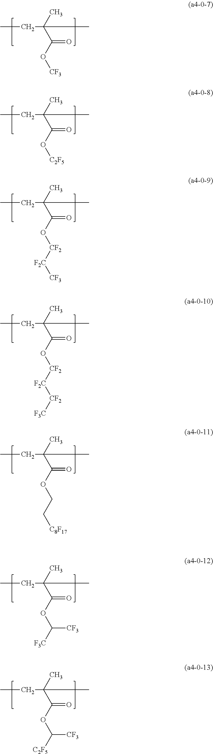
C(=O)(O[CF3])C(C)(C)CC.C(=O)(O[C2F5])C(C)(C)CC.C(=O)(O[CF2][F2C][CF3])C(C)(C)CC.C(=O)(O[CF2][F2C][CF2][F3C])C(C)(C)CC.C(=O)(OCC[C8F17])C(C)(C)CC.C(=O)(OC([F3C])[CF3])C(C)(C)CC.C(=O)(OC([C2F5])[CF3])C(C)(C)CC
